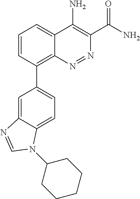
C1=CC(C2=CC=C3C(=C2)N=CN3C2CCCCC2)=C2C(=C1)C(N)=C(C(N)=O)N=N2
